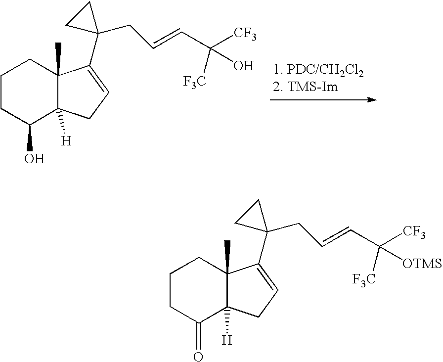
C1CC(O)C2([H])C(C)(C1)C(C1(CC=CC([CF3])(O)[F3C])CC1)=CC2.C1CC(=O)C2([H])C(C)(C1)C(C1(CC=CC([CF3])([OTMS])[F3C])CC1)=CC2
